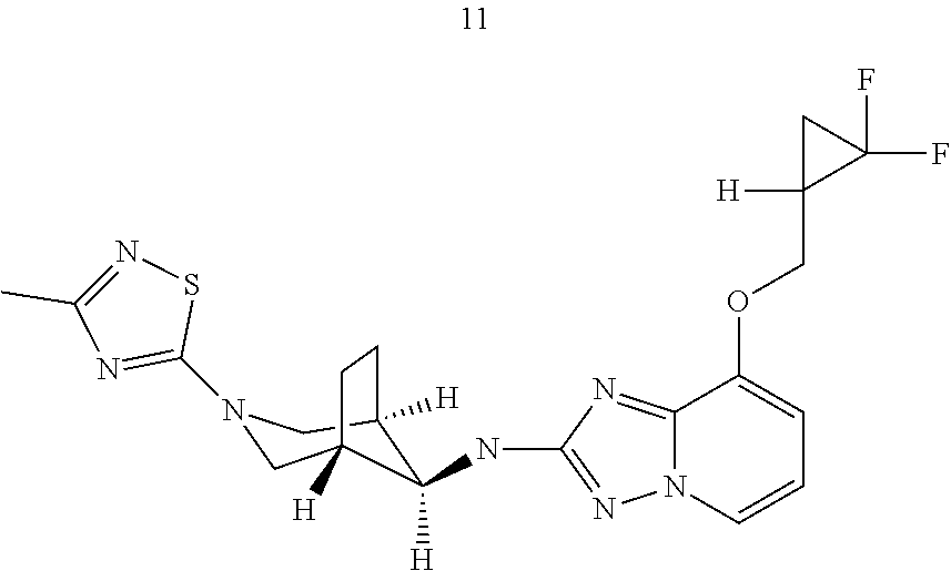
C12=NC(NC3([H])C4([H])CN(C5=NC(C)=NS5)CC3([H])CC4)=NN1C=CC=C2OCC1([H])C(F)(F)C1
